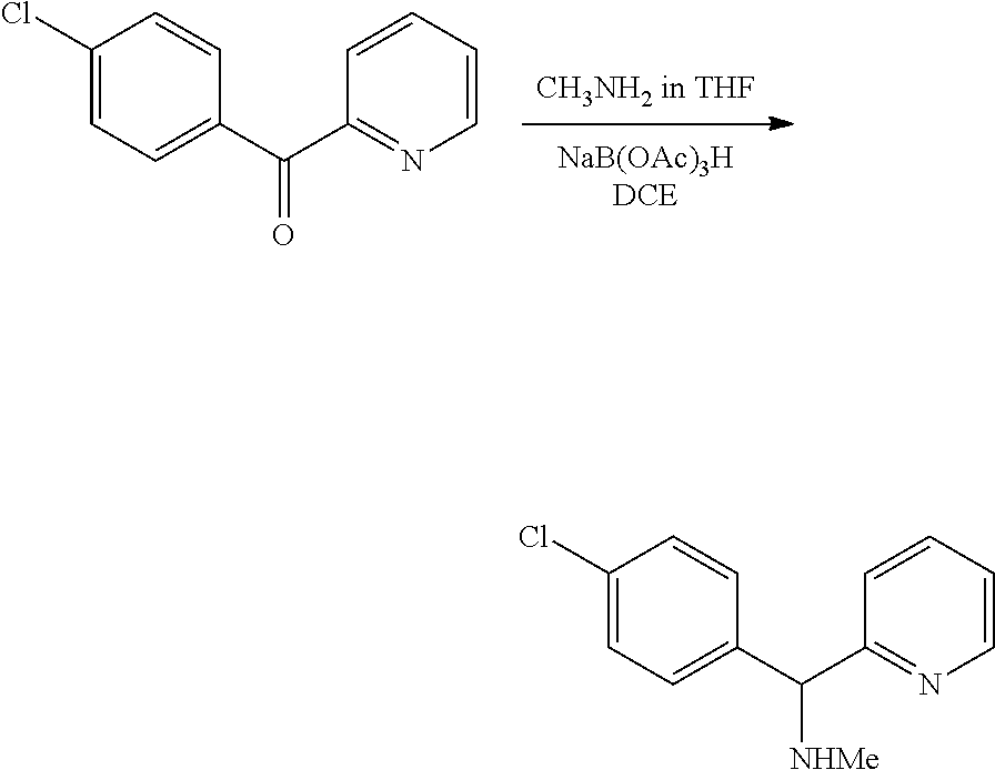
C1(Cl)=CC=C(C(C2=NC=CC=C2)=O)C=C1.C1(Cl)=CC=C(C(C2=NC=CC=C2)[NHMe])C=C1
